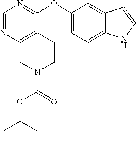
C1(OC2=NC=NC3=C2CCN(C(OC(C)(C)C)=O)C3)=CC=C2C(=C1)C=CN2
